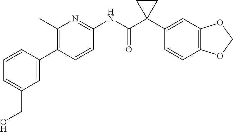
C1(C)=C(C2=CC(CO)=CC=C2)C=CC(NC(C2(C3=CC4=C(C=C3)OCO4)CC2)=O)=N1
